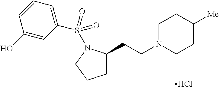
C1N(CCC2CCCN2S(=O)(=O)C2=CC=CC(O)=C2)CCC([Me])C1.Cl
